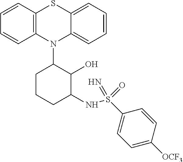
C1=CC2=C(C=C1)N(C1C(O)C(NS(C3=CC=C([OCF3])C=C3)(=N)=O)CCC1)C1=CC=CC=C1S2
